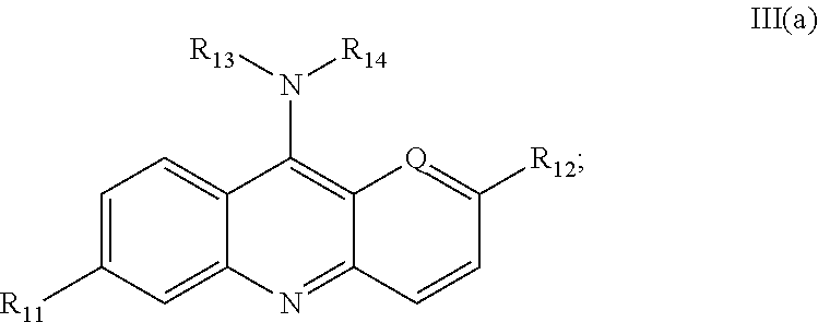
C1=C([R11])C=C2C(=C1)C(N([R13])[R14])=C1C(=N2)C=CC([R12])=[Q]1
